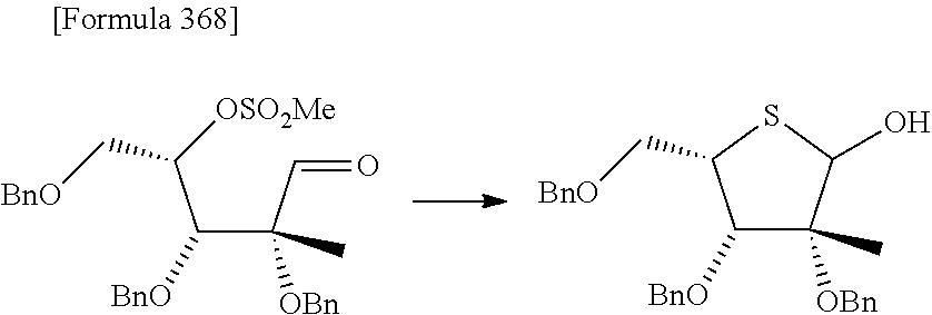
C(C(C=O)([OBn])C)(C([OSO2Me])C[BnO])[BnO].C([BnO])C1C([BnO])C([OBn])(C)C(O)S1
